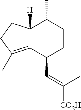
C12([H])C(=C(C)CC1)C(C=C([CO2H])C)CCC2C
